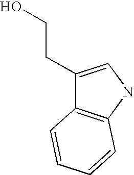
C1(CCO)=CNC2=C1C=CC=C2
